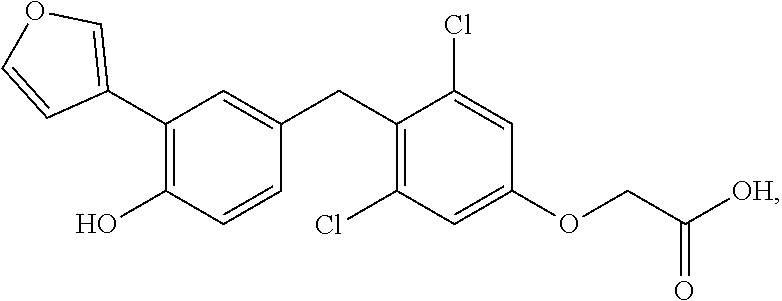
C1(C2=C(O)C=CC(CC3=C(Cl)C=C(OCC([OH])=O)C=C3Cl)=C2)=COC=C1
